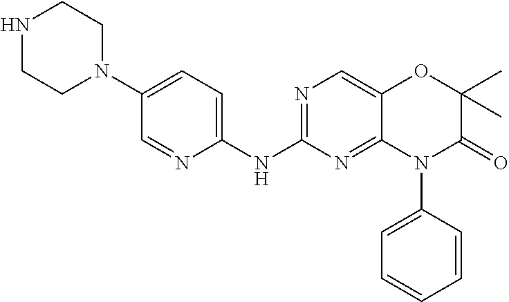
C1(NC2=NC=C3C(=N2)N(C2=CC=CC=C2)C(=O)C(C)(C)O3)=CC=C(N2CCNCC2)C=N1
